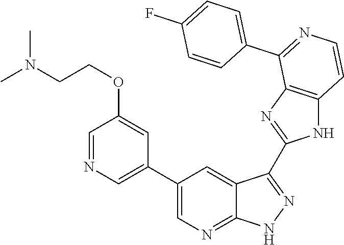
C1=NC=C(C2=CN=C3C(=C2)C(C2=NC4=C(N2)C=CN=C4C2=CC=C(F)C=C2)=N[N H]3)C=C1OCCN(C)C
